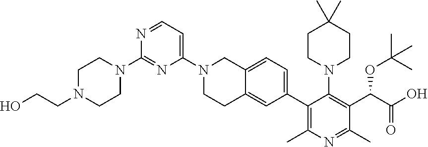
C1(N2CCN(CCO)CC2)=NC(N2CCC3=CC(C4=C(C)N=C(C)C(C(C(=O)O)OC(C)(C)C)=C4N4CCC(C)(C)CC4)=CC=C3C2)=CC=N1
